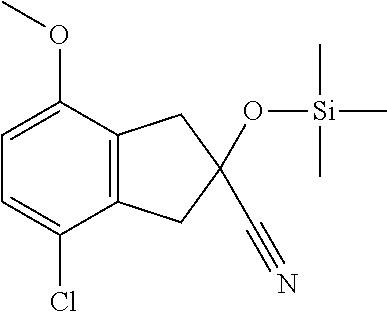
C1=C(OC)C2=C(C(Cl)=C1)CC(O[Si](C)(C)C)(C#N)C2
